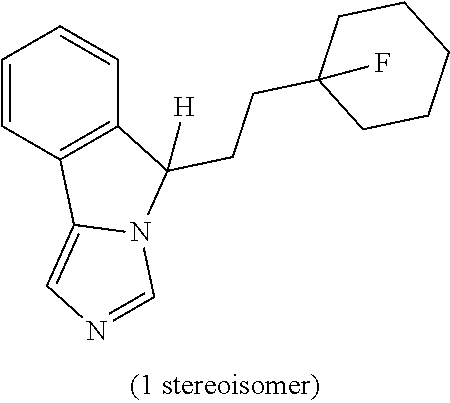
C1=CC2=C(C=C1)C(CCC1(F)CCCCC1)([H])N1C2=CN=C1
